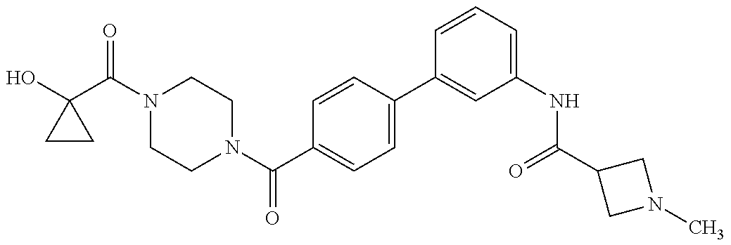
OC1(C(N2CCN(C(C3=CC=C(C4=CC(NC(C5CN(C)C5)=O)=CC=C4)C=C3)=O)CC2)=O)CC1
